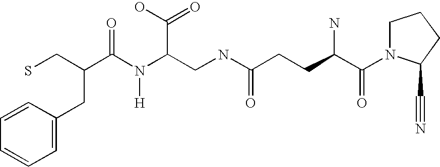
C1=C(CC(C(N(C(CNC(CCC(C(=O)N2CCCC2C#N)N)=O)C(O)=O)[H])=O)CS)C=CC=C1
